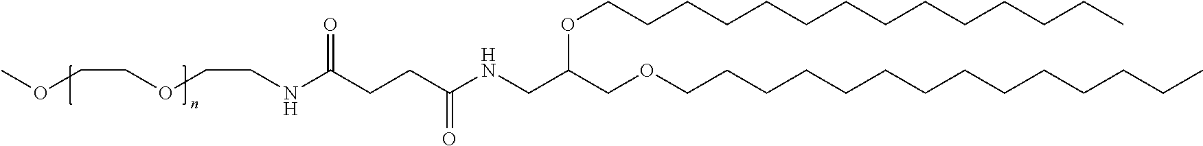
COCCOCCNC(CCC(NCC(COCCCCCCCCCCCCCC)OCCCCCCCCCCCCCC)=O)=O
